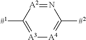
N1=[A2]C([#1])=[A3][A4]=C1[#2]
